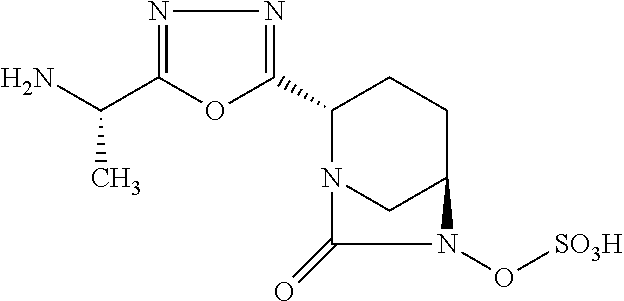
C1(C2=NN=C(C(N)C)O2)N2CC(CC1)N(O[SO3H])C2=O
